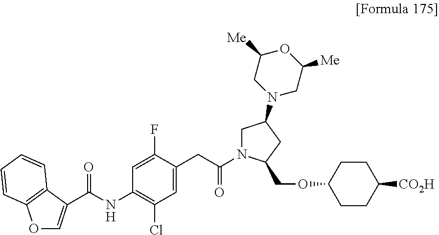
C(NC1=C(Cl)C=C(CC(=O)N2CC(N3CC([Me])OC([Me])C3)CC2COC2CCC([CO2H])CC2)C(F)=C1)(=O)C1=COC2=C1C=CC=C2
